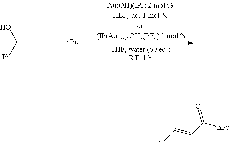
C(C#C[nBu])(O)[Ph].[Ph]C=CC([nBu])=O
